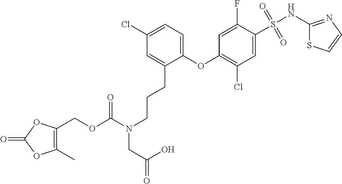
O(C1=C(Cl)C=C(S(NC2=NC=CS2)(=O)=O)C(F)=C1)C1=CC=C(Cl)C=C1CCCN(CC(O)=O)C(OCC1=C(C)OC(=O)O1)=O
